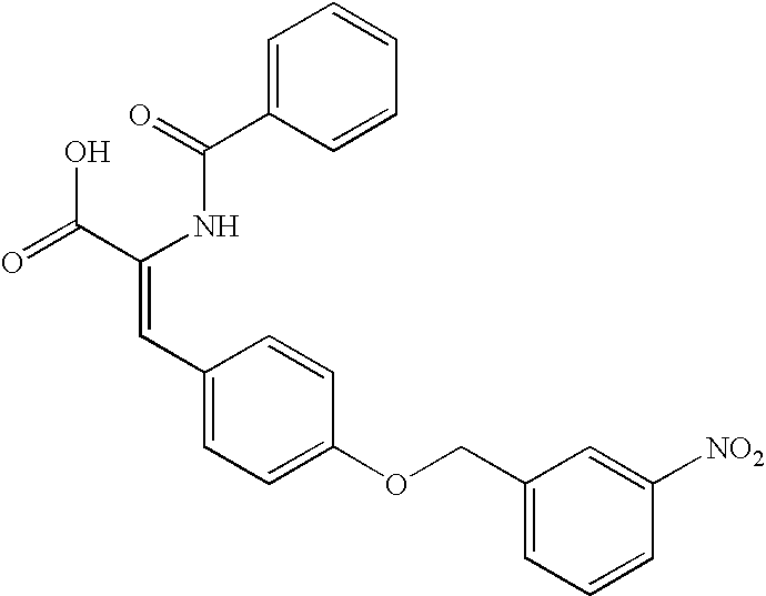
C1=C(C(=O)NC(C(=O)O)=CC2=CC=C(OCC3=CC=CC([NO2])=C3)C=C2)C=CC=C1
